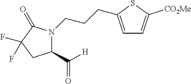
N1(CCCC2=CC=C([CO2Me])S2)C(C(=O)[H])CC(F)(F)C1=O
